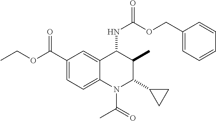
C1(C(=O)OCC)=CC=C2C(=C1)C(NC(=O)OCC1=CC=CC=C1)C(C)C(C1CC1)N2C(=O)C
